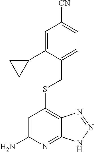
C1=C(C2CC2)C(CSC2=C3C(=NC(N)=C2)NN=N3)=CC=C1[CN]
